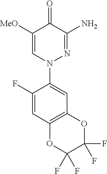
C1([MeO])=CN(C2=CC3=C(C=C2F)OC(F)(F)C(F)(F)O3)N=C(N)C1=O
